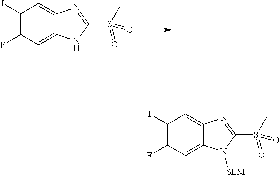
C1(I)=C(F)C=C2C(=C1)N=C(S(C)(=O)=O)N2.C1(I)=C(F)C=C2C(=C1)N=C(S(C)(=O)=O)N2[SEM]
